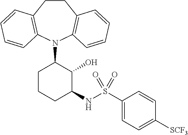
C1CC2=C(N(C3CCCC(NS(C4=CC=C([SCF3])C=C4)(=O)=O)C3O)C3=C1C=CC=C3)C=CC=C2
